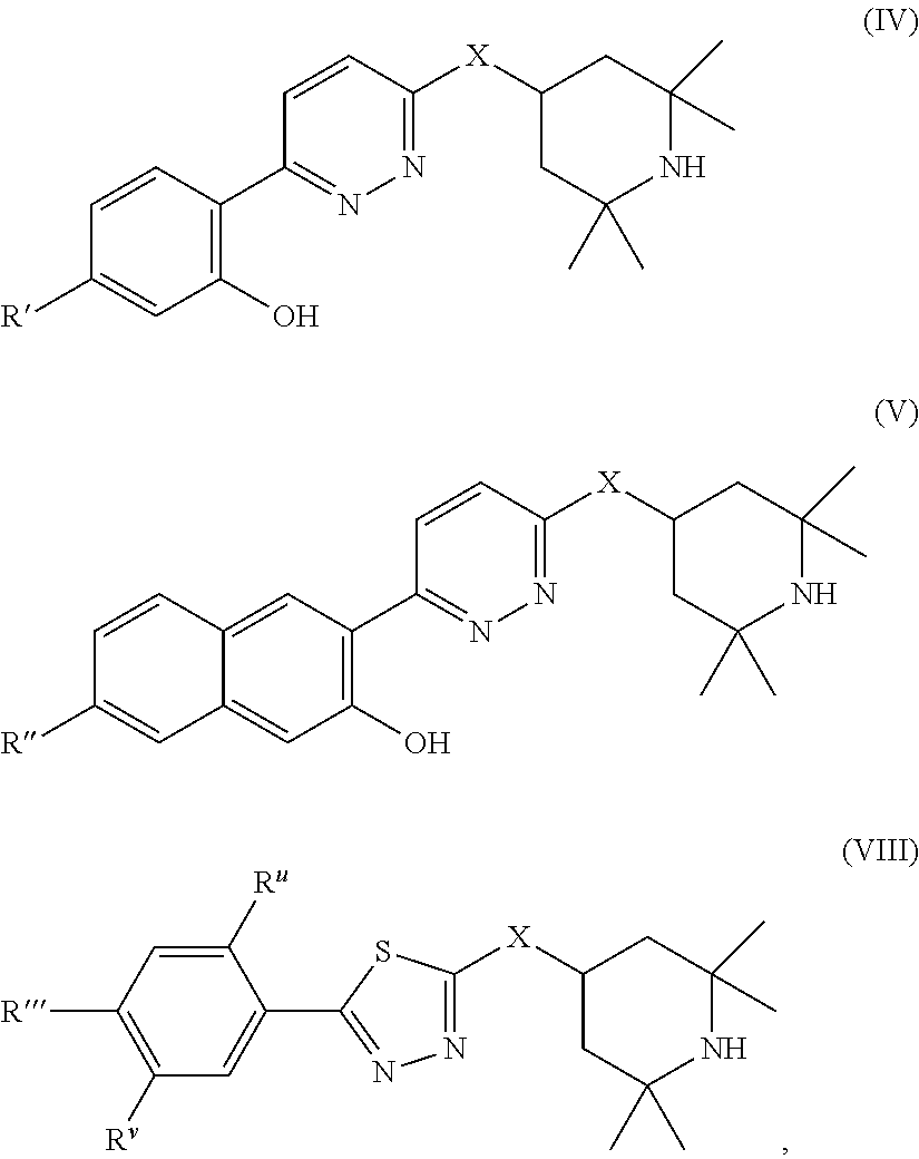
N1=C([X]C2CC(C)(C)NC(C)(C)C2)SC(C2=CC([Rv])=C([R])C=C2[Ru])=N1.C1=CC(C2=NN=C([X]C3CC(C)(C)NC(C)(C)C3)C=C2)=C(O)C=C1[R].C12=CC(C3=NN=C([X]C4CC(C)(C)NC(C)(C)C4)C=C3)=C(O)C=C1C=C([R])C=C2
